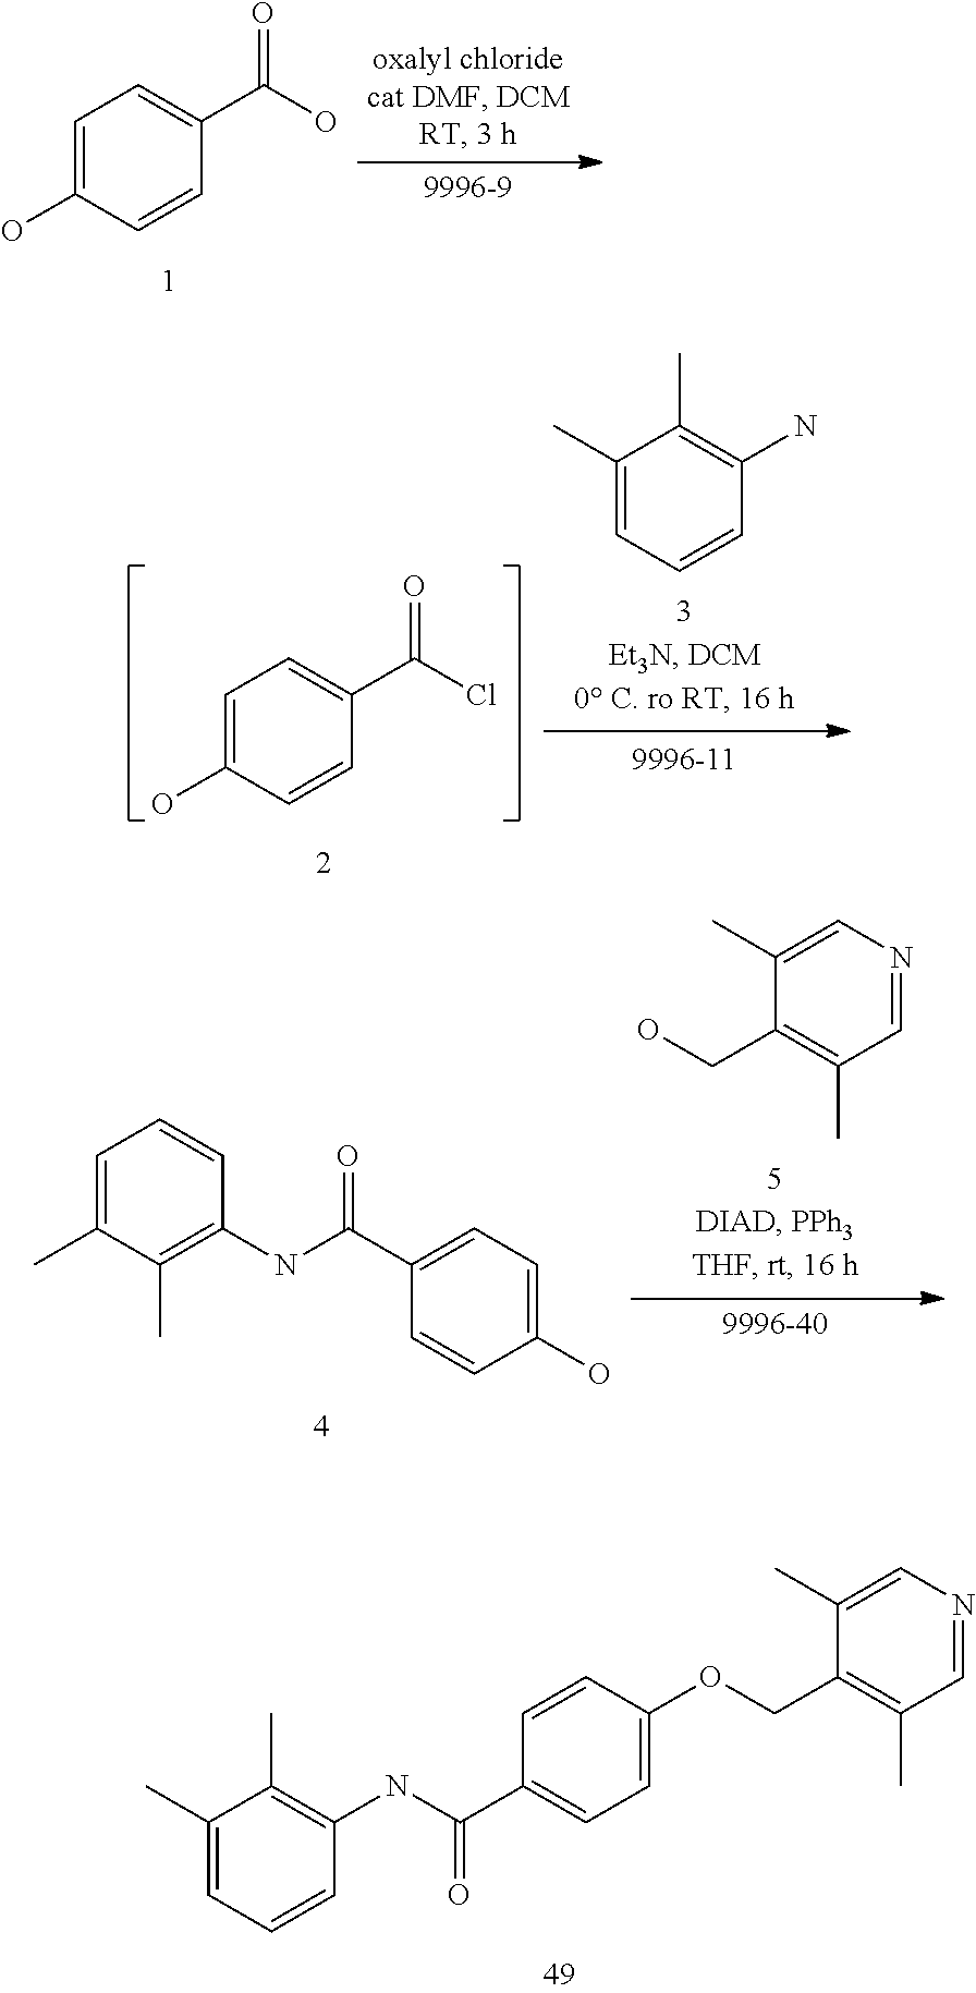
OC(C1=CC=C(O)C=C1)=O.C1(C)=CC=CC(N)=C1C.ClC(C1=CC=C(O)C=C1)=O.C1=NC=C(C)C(CO)=C1C.C1=C(C)C(C)=C(NC(C2=CC=C(O)C=C2)=O)C=C1.C1=C(C)C(C)=C(NC(C2=CC=C(OCC3=C(C)C=NC=C3C)C=C2)=O)C=C1
